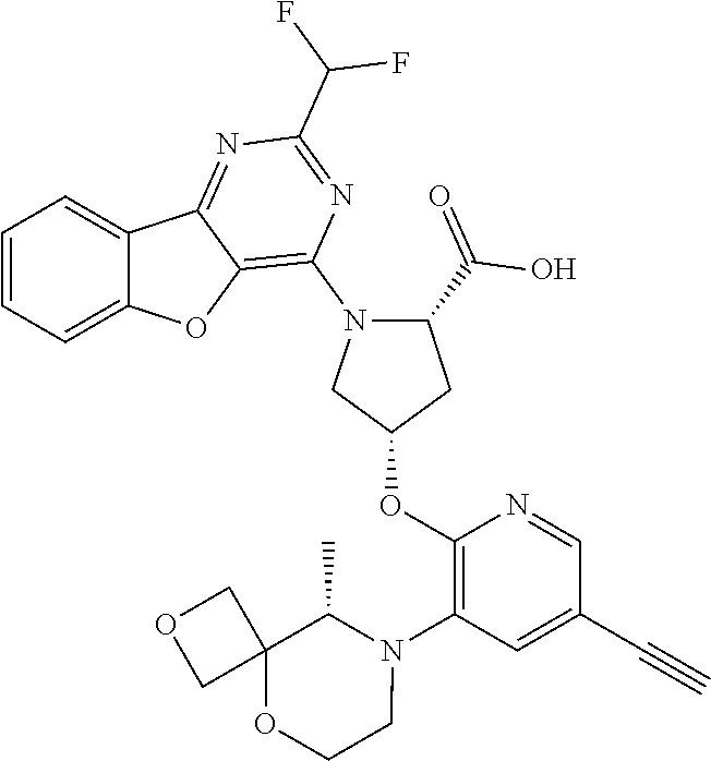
C1=CC=C2C(=C1)C1=NC(C(F)F)=NC(N3C(C(=O)O)CC(OC4=C(N5C(C)C6(OCC5)COC6)C=C(C#C)C=N4)C3)=C1O2
